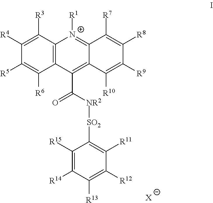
C12=C(C([R3])=C([R4])C([R5])=C1[R6])[N+]([R1])=C1C(=C2C(=O)[NR2][SO2]C2=C([R11])C([R12])=C([R13])C([R14])=C2[R15])C([R10])=C([R9])C([R8])=C1[R7].[X]
